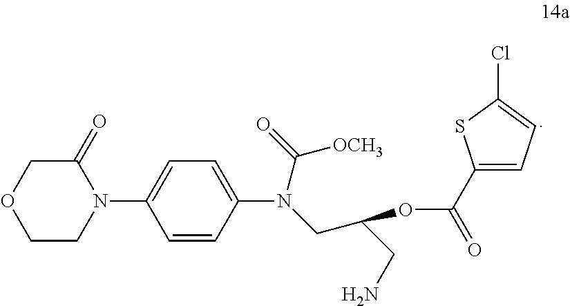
C1CN(C2=CC=C(N(CC(CN)OC(C3=CC=C(Cl)S3)=O)C([OCH3])=O)C=C2)C(=O)CO1
